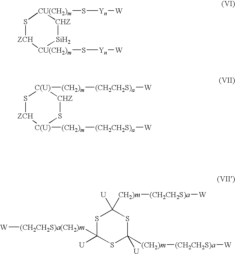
S1C([(CH2CH2S)a(CH2)m][W])([U])SC([U])([(CH2)m][(CH2CH2S)a][W])SC1([U])[CH2)m][(CH2CH2S)a][W].S1[ZCH][CU(CH2)m](S[Yn][W])[Si][CHZ][CU(CH2)m]1S[Yn][W].S1[ZCH][C(U)]([(CH2)m][(CH2CH2S)a][W])S[CHZ][C(U)]1[(CH2)m][(CH2CH2S)a][W]
